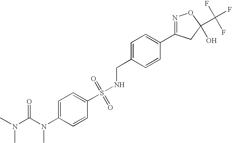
N(CC1=CC=C(C2=NOC(C(F)(F)F)(O)C2)C=C1)S(=O)(C1=CC=C(N(C(N(C)C)=O)C)C=C1)=O
